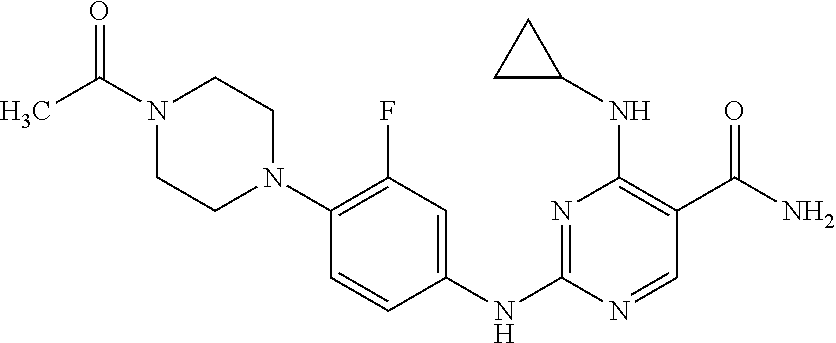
C1=CC(NC2=NC(NC3CC3)=C(C(N)=O)C=N2)=CC(F)=C1N1CCN(C(=O)C)CC1
